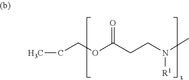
CCCOC(CCN(C)[R1])=O
